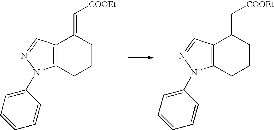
C12=C(CCCC1=C[COOEt])N(C1=CC=CC=C1)N=C2.C12=C(CCCC1C[COOEt])N(C1=CC=CC=C1)N=C2
